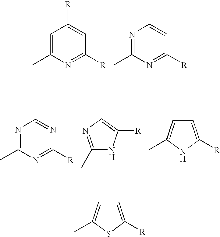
N1=C([R])C=C([R])C=C1C.N1=C([R])C=CN=C1C.N1=C([R])N=CN=C1C.C1(C)=NC=C([R])N1.C1=C([R])NC(C)=C1.C1=C([R])SC(C)=C1
